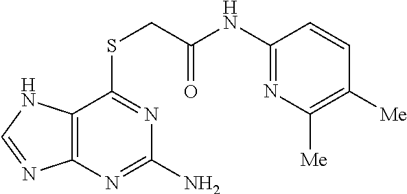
C12=C(N=C(N)N=C1SCC(NC1=NC([Me])=C([Me])C=C1)=O)N=CN2
